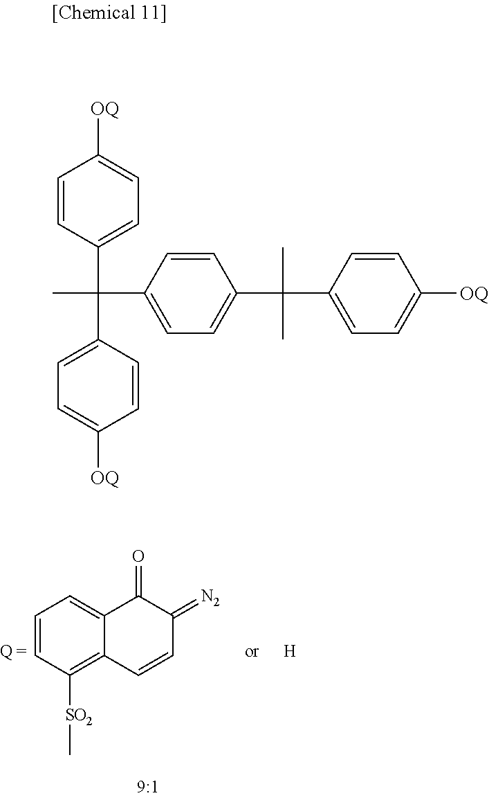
C1=CC([SO2]C)=C2C(=C1)C(=O)C(=[N2])C=C2.[H].C1=CC(C(C2=CC=C([OQ])C=C2)(C2=CC=C([OQ])C=C2)C)=CC=C1C(C)(C)C1=CC=C([OQ])C=C1
